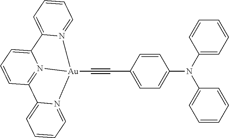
C12=CC=CC3=N1[Au](C#CC1=CC=C(N(C4=CC=CC=C4)C4=CC=CC=C4)C=C1)(N1=CC=CC=C21)N1=CC=CC=C31
